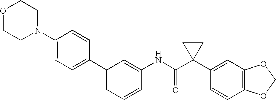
C1(C2=CC=C(N3CCOCC3)C=C2)=CC=CC(NC(C2(C3=CC4=C(C=C3)OCO4)CC2)=O)=C1
